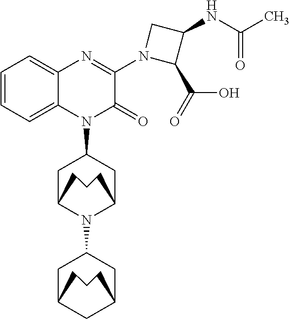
C1=CC=C2C(=C1)N=C(N1CC(NC(C)=O)C1C(=O)O)C(=O)N2C1CC2N(C3CC4CC(C3)CCC4)C(C1)CCC2
